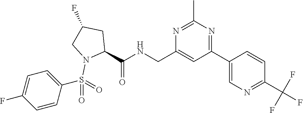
C(C1=CC(C2=CN=C(C(F)(F)F)C=C2)=NC(C)=N1)NC(C1CC(F)CN1S(=O)(=O)C1=CC=C(F)C=C1)=O
